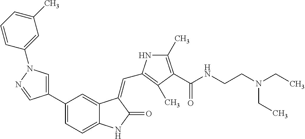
C1=C(C2=CC=C3C(=C2)C(=CC2=C(C)C(C(NCCN(CC)CC)=O)=C(C)N2)C(=O)N3)C=NN1C1=CC(C)=CC=C1
